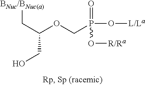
C(C(OCP(O[L/La])(=O)O[R/Ra])CO)[BNuc/BNuc(a)]
